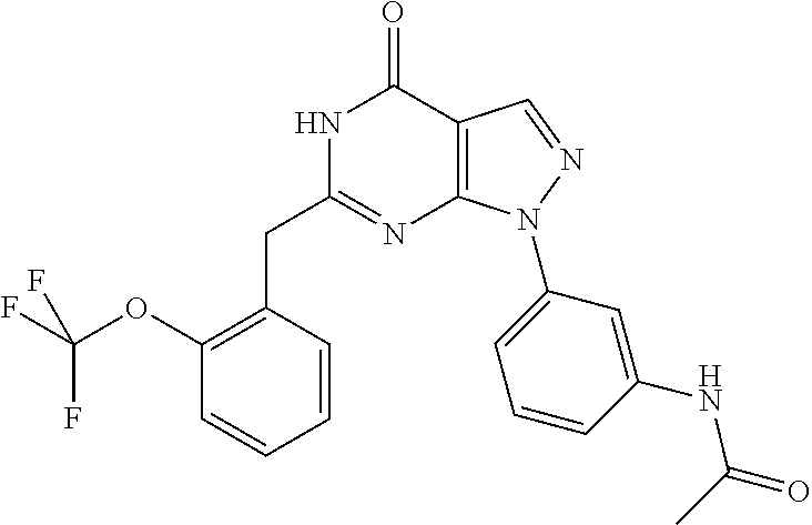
N1C(CC2=C(OC(F)(F)F)C=CC=C2)=NC2=C(C1=O)C=NN2C1=CC=CC(NC(C)=O)=C1
